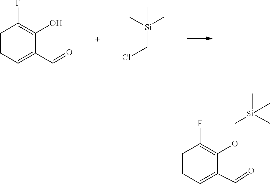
C1(F)=C(O)C(C=O)=CC=C1.[Si](CCl)(C)(C)C.C1(F)=C(OC[Si](C)(C)C)C(C=O)=CC=C1
